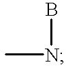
CNB
